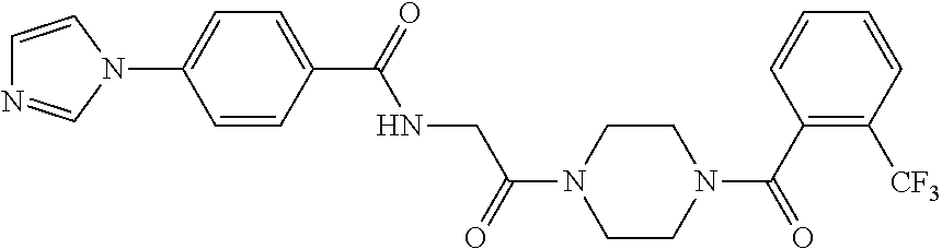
C1(C(=O)NCC(=O)N2CCN(C(=O)C3=C([CF3])C=CC=C3)CC2)=CC=C(N2C=NC=C2)C=C1
